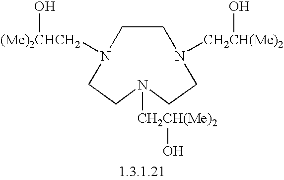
C1N([CH2CH(Me)2]O)CCN([CH2CH(Me)2]O)CCN([(Me)2CHCH2]O)C1
